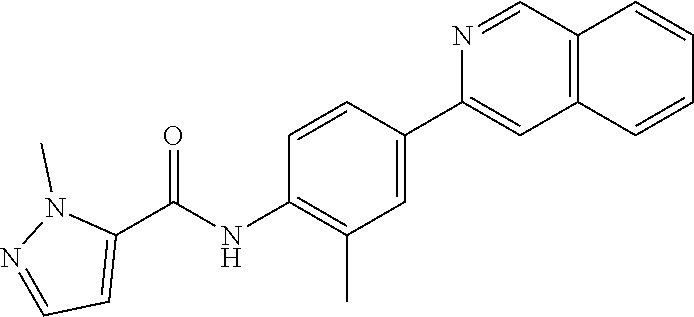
C1(C2=CC3=C(C=N2)C=CC=C3)=CC(C)=C(NC(C2=CC=NN2C)=O)C=C1
